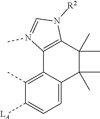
C12=C(C)C([LA])=CC=C1C(C)(C)C(C)(C)C1=C2N(C)=CN1[R2]
